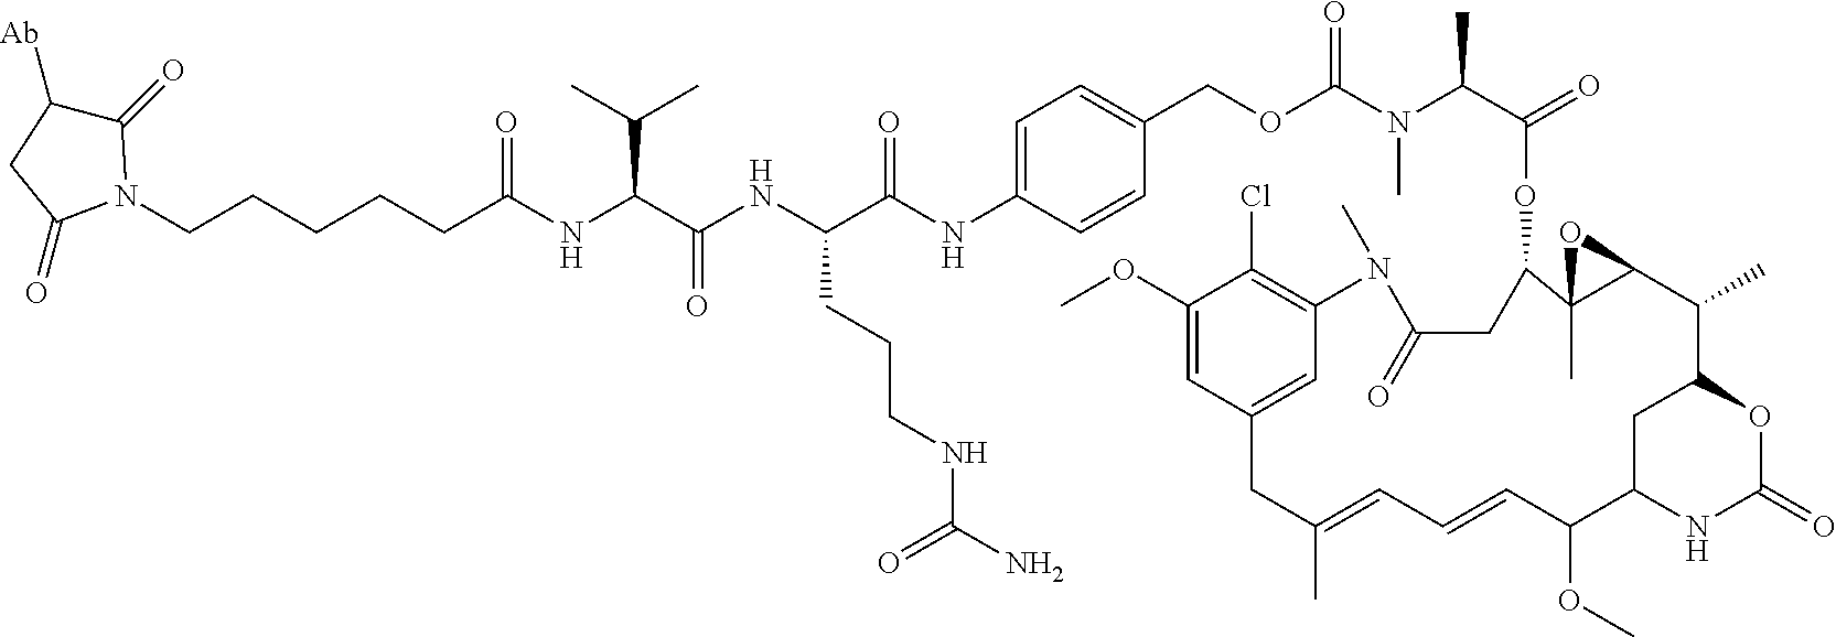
C1(=O)C([Ab])CC(=O)N1CCCCCC(NC(C(NC(C(=O)NC1=CC=C(COC(=O)N(C(C(=O)OC2CC(=O)N(C)C3=C(Cl)C(OC)=CC(=C3)CC(C)=CC=CC(OC)C3NC(=O)OC(C(C)C4C2(C)O4)C3)C)C)C=C1)CCCNC(=O)N)=O)C(C)C)=O
